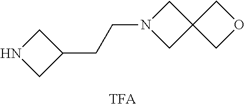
N1CC(CCN2CC3(C2)COC3)C1
